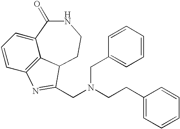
C1=CC2=C3C(=C1)C(=O)NCCC3C(CN(CCC1=CC=CC=C1)CC1=CC=CC=C1)=N2
